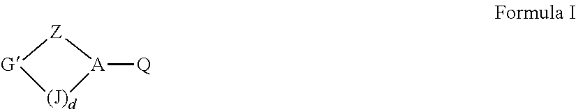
[(J)d]1[G][Z][A]1[Q]
